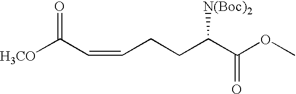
[H3CO]C(C=CCCC(C(OC)=O)[N(Boc)2])=O
